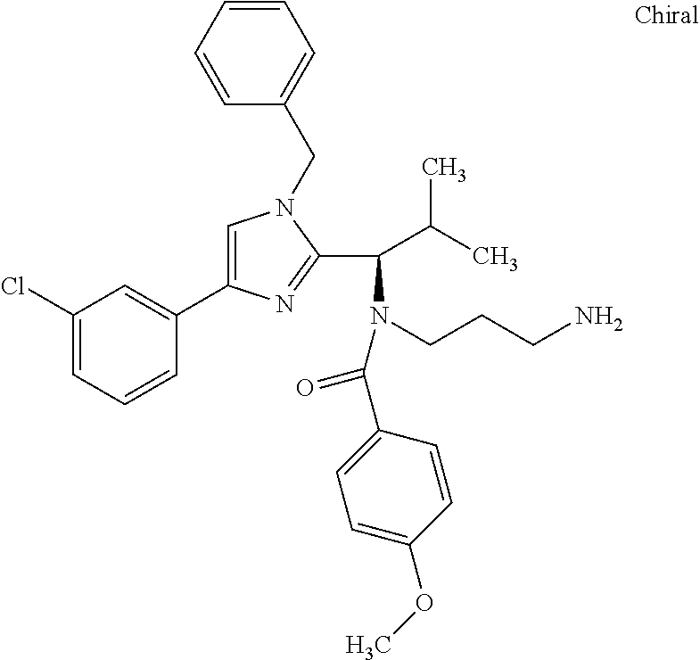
C1=C(C2=CC(Cl)=CC=C2)N=C(C(C(C)C)N(C(=O)C2=CC=C(OC)C=C2)CCCN)N1CC1=CC=CC=C1
